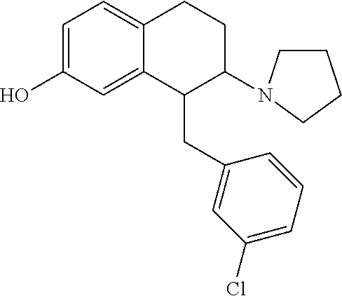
C1=C(O)C=C2C(=C1)CCC(N1CCCC1)C2CC1=CC(Cl)=CC=C1
